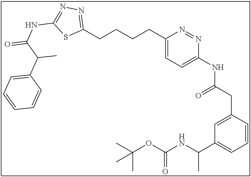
C1(CCCCC2=NN=C(NC(=O)C(C3=CC=CC=C3)C)S2)=CC=C(NC(CC2=CC(C(NC(OC(C)(C)C)=O)C)=CC=C2)=O)N=N1
